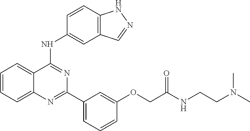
C1=CC=C2C(=C1)C(NC1=CC3=C(C=C1)NN=C3)=NC(C1=CC=CC(OCC(NCCN(C)C)=O)=C1)=N2
